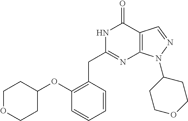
N1C(CC2=C(OC3CCOCC3)C=CC=C2)=NC2=C(C1=O)C=NN2C1CCOCC1
